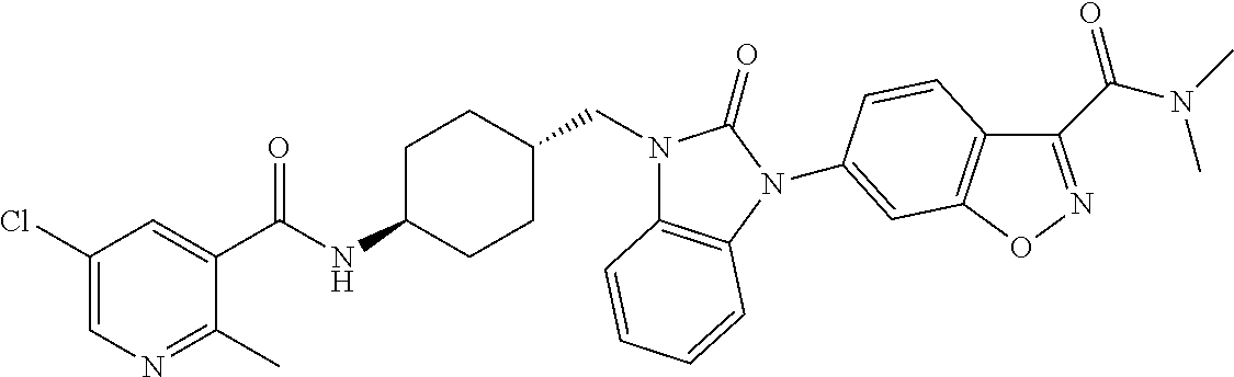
C1(Cl)=CN=C(C)C(C(NC2CCC(CN3C4=C(N(C5=CC6=C(C(C(N(C)C)=O)=NO6)C=C5)C3=O)C=CC=C4)CC2)=O)=C1
